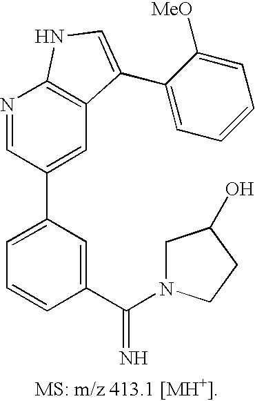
C1=C(C2=CC3=C(N=C2)NC=C3C2=CC=CC=C2[MeO])C=C(C(=N)N2CC(O)CC2)C=C1
